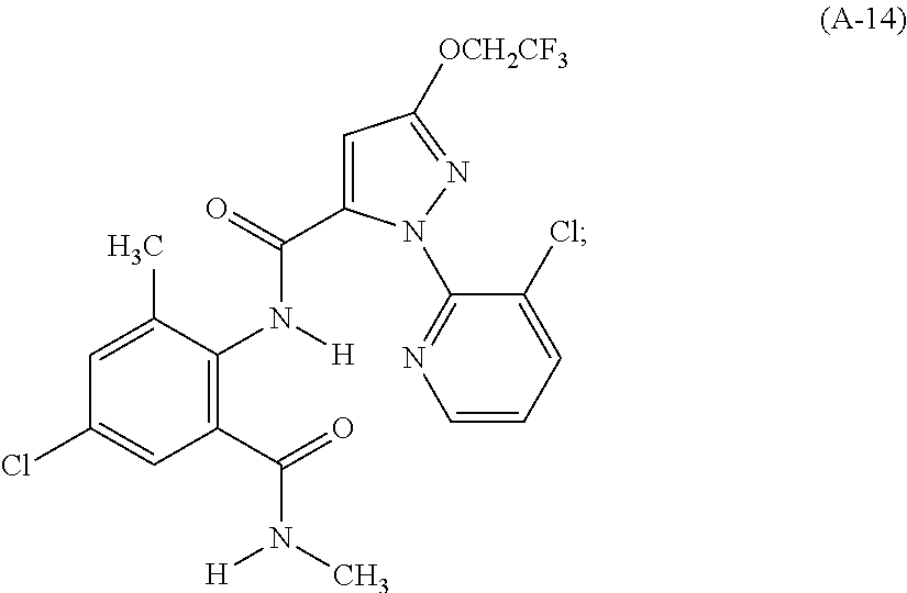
C1(C(=O)N(C)[H])=C(N([H])C(=O)C2=CC([OCH2CF3])=NN2C2=NC=CC=C2Cl)C(C)=CC(Cl)=C1
